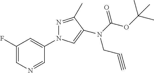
C1(F)=CN=CC(N2N=C(C)C(N(C(OC(C)(C)C)=O)CC#C)=C2)=C1
